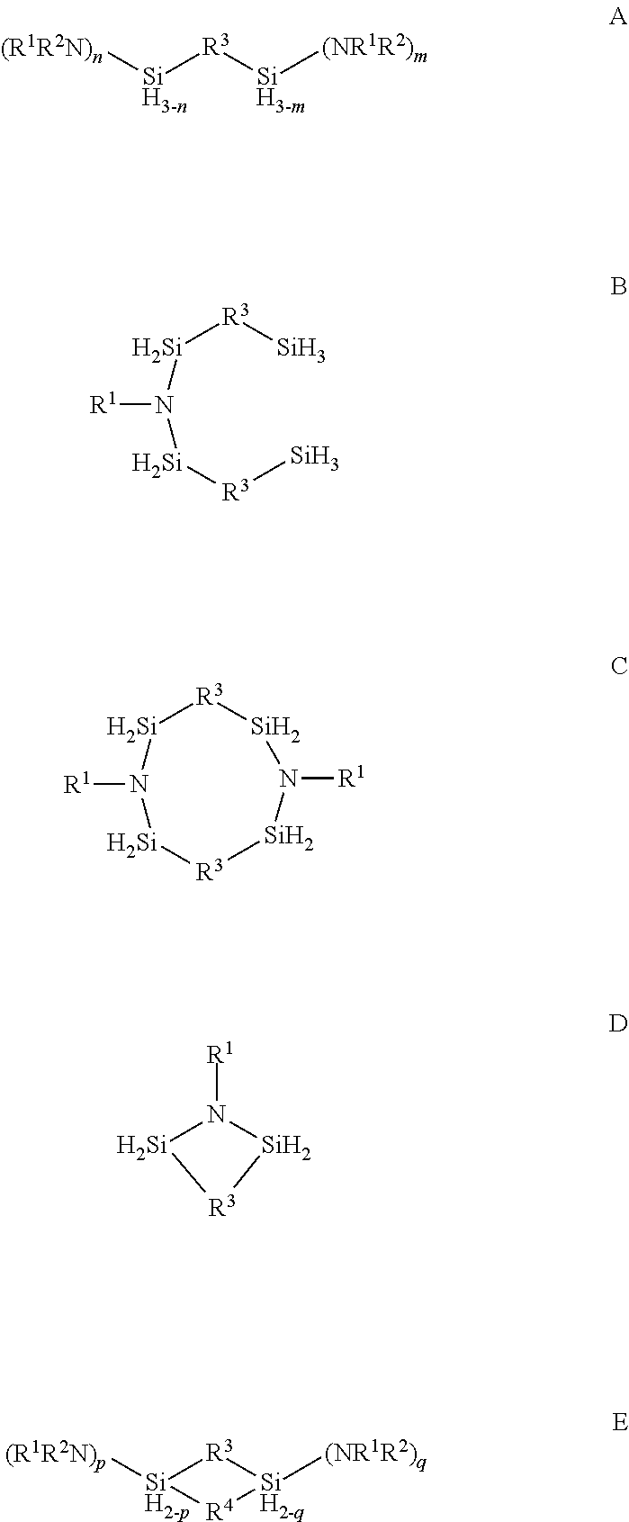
[R1]N([Si][R3][Si])[Si][R3][Si].[R1]N1[Si][R3][Si]N([R1])[Si][R3][Si]1.[Si]1N([R1])[Si][R3]1.[(R1R2N)p][SiH2-p]1[R3][SiH2-q]([(NR1R2)q])[R4]1.[(R1R2N)n][SiH3-n][R3][SiH3-m][(NR1R2)m]
